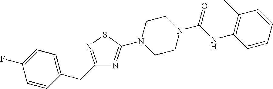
C1=CC(CC2=NSC(N3CCN(C(NC4=C(C)C=CC=C4)=O)CC3)=N2)=CC=C1F
